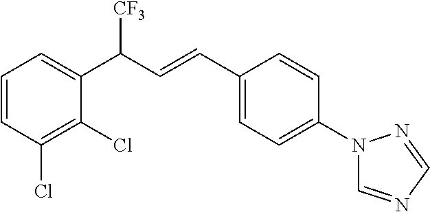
C1=CC(Cl)=C(Cl)C(C([CF3])C=CC2=CC=C(N3C=NC=N3)C=C2)=C1
